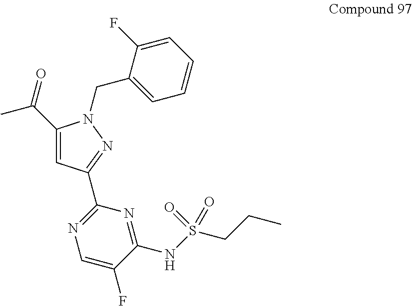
C(C1=CC(C2=NC=C(F)C(NS(CCC)(=O)=O)=N2)=NN1CC1=CC=CC=C1F)(=O)C
